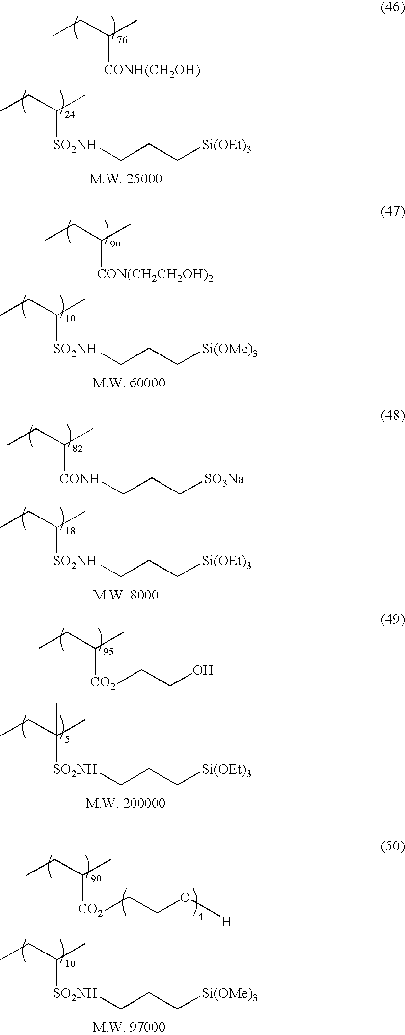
CCC(C)[SO2NH]CCC[Si(OEt)3].CCC(C)[CONH(CH2OH)].CCC(C)[SO2NH]CCC[Si(OMe)3].CCC(C)[CON(CH2CH2OH)2].CCC(C)[SO2NH]CCC[Si(OEt)3].CCC(C)[CONH]CCC[SO3Na].CCC(C)([SO2NH]CCC[Si(OEt)3])C.CCC(C)[CO2]CCO.CCC(C)[SO2NH]CCC[Si(OMe)3].CCC(C)[CO2]CCO[H]
